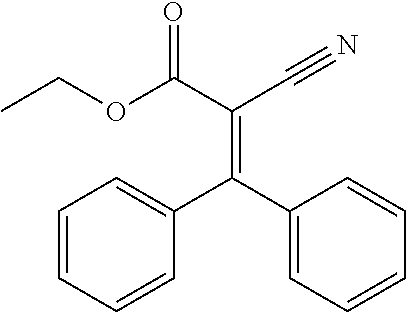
C1=CC=CC(C(C2=CC=CC=C2)=C(C(OCC)=O)C#N)=C1
